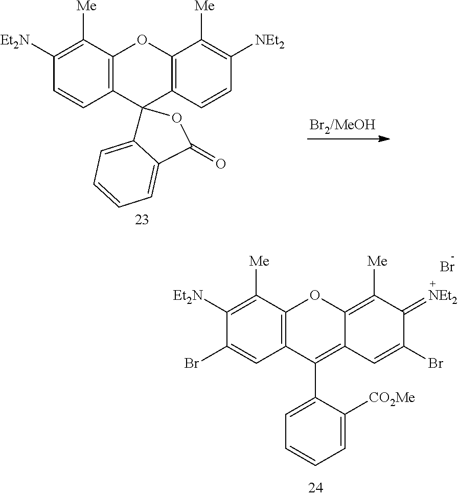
C1([Et2N])=C([Me])C2=C(C=C1Br)C(C1=CC=CC=C1[CO2Me])=C1C(=C([Me])C(=[NEt2])C(Br)=C1)O2.Br.C1([Et2N])=C([Me])C2=C(C=C1)C1(C3=C(O2)C([Me])=C([NEt2])C=C3)C2=CC=CC=C2C(=O)O1
